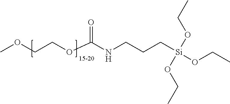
COCCOC(NCCC[Si](OCC)(OCC)OCC)=O.[15-20]
